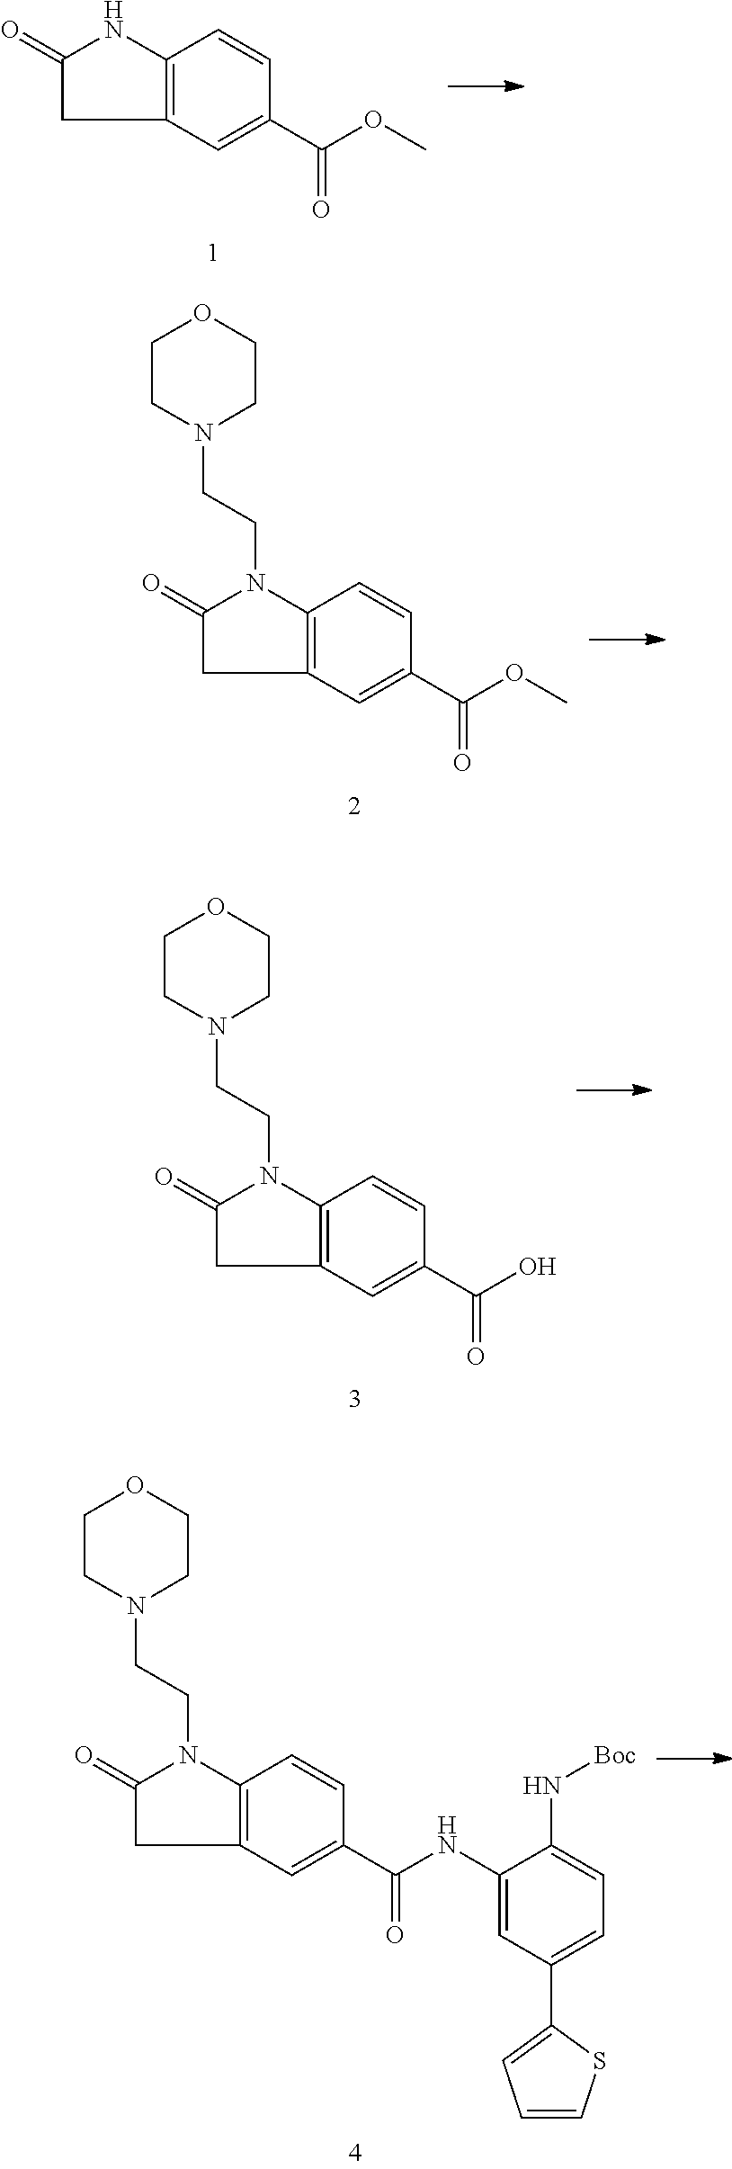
C1(=O)CC2=C(N1)C=CC(C(OC)=O)=C2.C1(=O)CC2=C(N1CCN1CCOCC1)C=CC(C(OC)=O)=C2.C1(=O)CC2=C(N1CCN1CCOCC1)C=CC(C(O)=O)=C2.C1(=O)CC2=C(N1CCN1CCOCC1)C=CC(C(NC1=CC(C3=CC=CS3)=CC=C1N[Boc])=O)=C2
